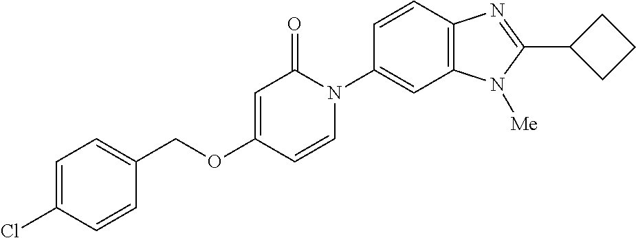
C1(COC2=CC(=O)N(C3=CC4=C(C=C3)N=C(C3CCC3)N4[Me])C=C2)=CC=C(Cl)C=C1
